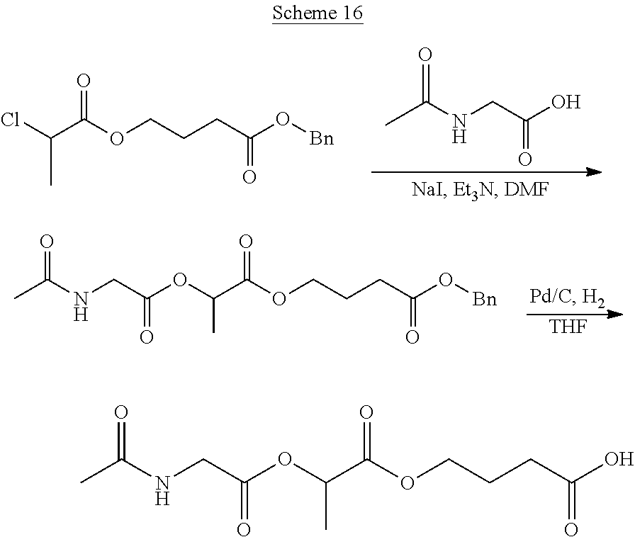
ClC(C(OCCCC(O[Bn])=O)=O)C.N(CC(O)=O)C(C)=O.[THF].O(CCCC(O[Bn])=O)C(C(OC(CNC(C)=O)=O)C)=O.O(CCCC(O)=O)C(C(OC(CNC(C)=O)=O)C)=O
